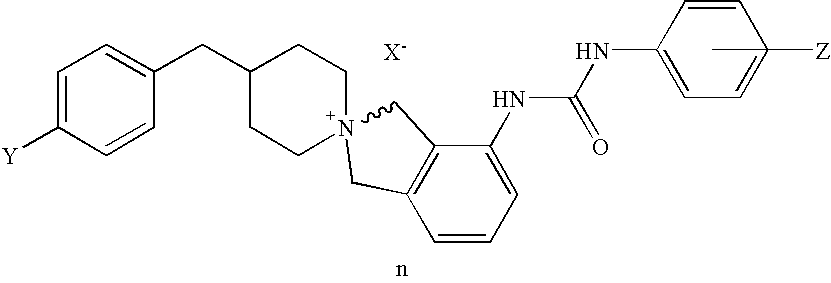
C1=C([Y])C=CC(CC2CCN3(CC2)CC2=C(C=CC=C2NC(NC2=CC=C([Z])(C)C=C2)=O)C3)=C1.[X-]
